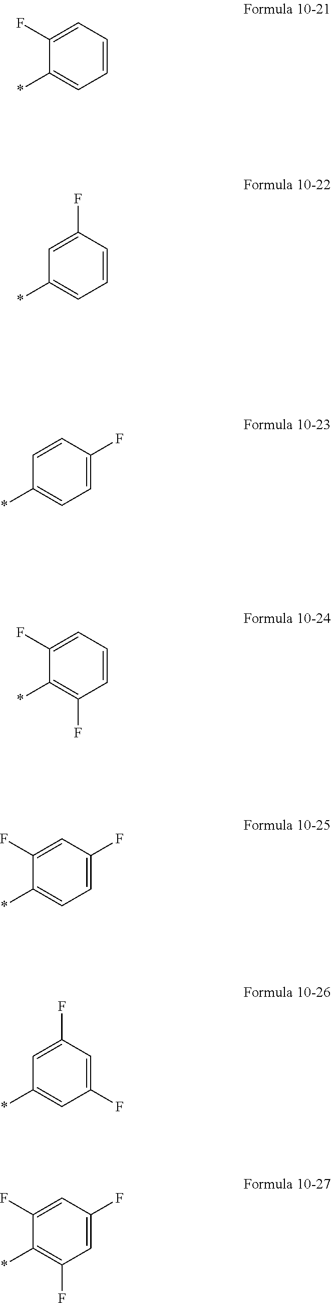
*C1=CC=CC=C1F.*C1=CC=CC(F)=C1.*C1=CC=C(F)C=C1.*C1=C(F)C=CC=C1F.*C1=CC=C(F)C=C1F.*C1=CC(F)=CC(F)=C1.*C1=C(F)C=C(F)C=C1F
